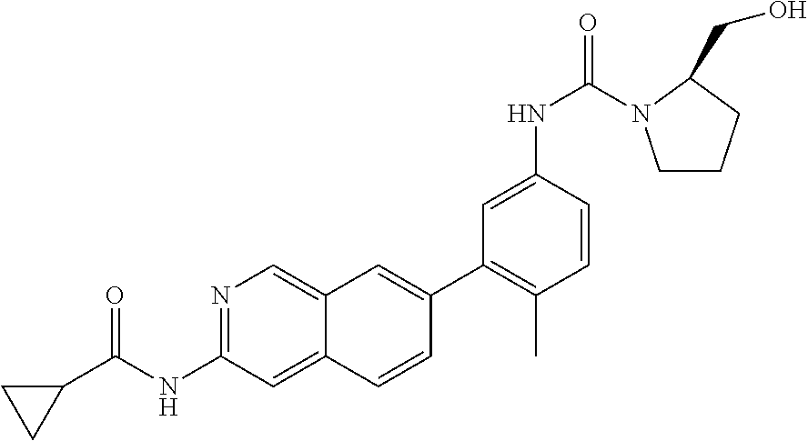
N1=C(NC(C2CC2)=O)C=C2C(=C1)C=C(C1=C(C)C=CC(NC(=O)N3CCCC3CO)=C1)C=C2
